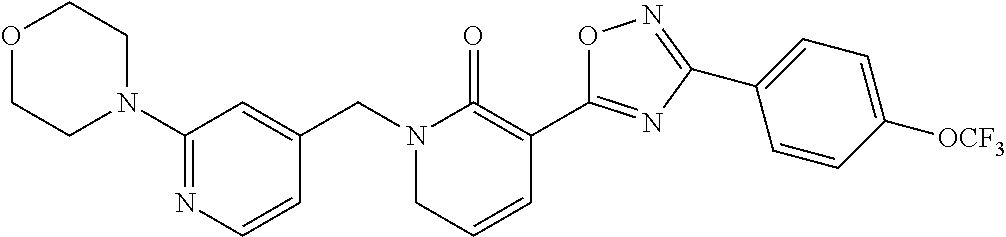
C1(N2CCOCC2)=NC=CC(CN2CC=CC(C3=NC(C4=CC=C([OCF3])C=C4)=NO3)=C2=O)=C1
